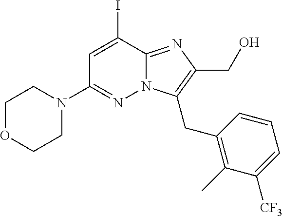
C1OCCN(C2=NN3C(=NC(CO)=C3CC3=C(C)C([CF3])=CC=C3)C(I)=C2)C1
